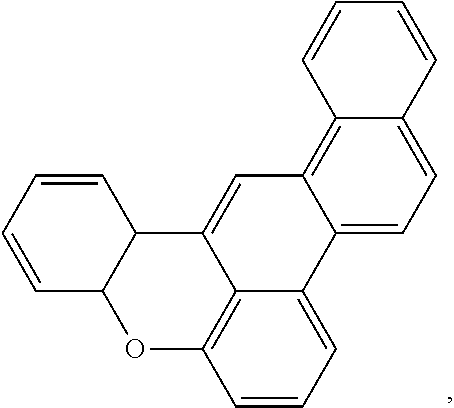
C12=C3C(=CC=C1C=CC=C2)C1=CC=CC2=C1C(=C3)C1C(O2)C=CC=C1
